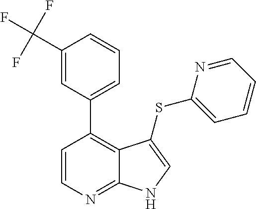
C1(C(F)(F)F)=CC(C2=C3C(=NC=C2)NC=C3SC2=CC=CC=N2)=CC=C1
